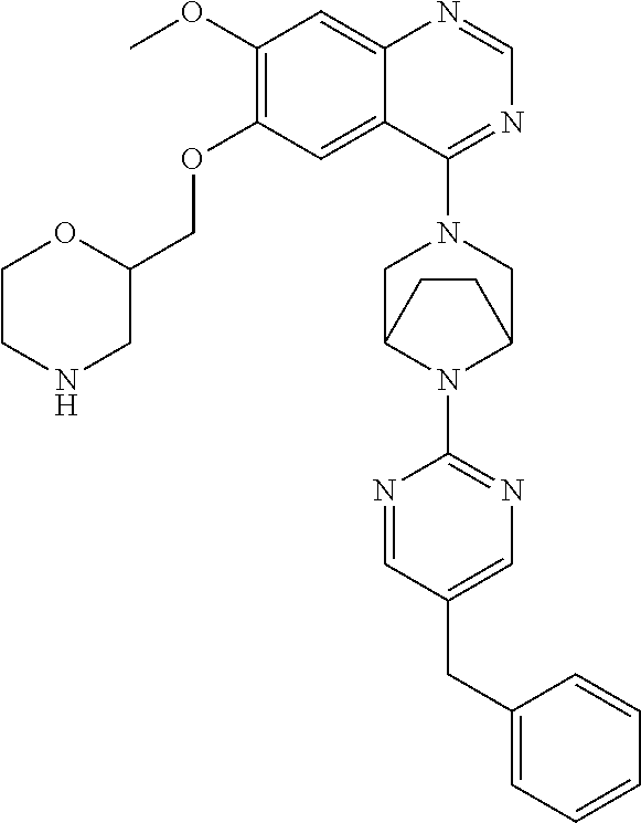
C12=CC(OC)=C(OCC3OCCNC3)C=C1C(N1CC3N(C4=NC=C(CC5=CC=CC=C5)C=N4)C(C1)CC3)=NC=N2
